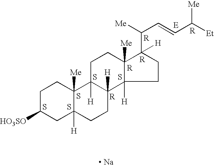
C1C([HO3SO])CC2([H])C([Me])(C1)C1([H])C([H])(CC2)C2([H])C([Me])(CC1)C(C([Me])C=CC([Et])[Me])([H])CC2.S.S.S.[R].S.[R].[R].[R].[ Na].[R].S
